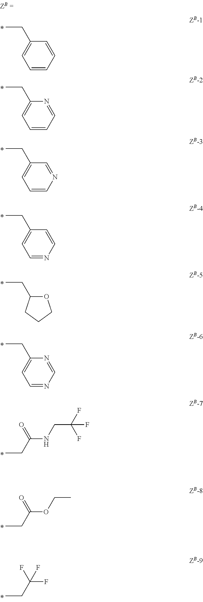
C1=CC=CC(CC)=C1.C1=CC=NC(CC)=C1.C1=CN=CC(CC)=C1.C1=NC=CC(CC)=C1.C1=NC=NC(CC)=C1.O1C(CC)CCC1.C(CC)(NCC(F)(F)F)=O.C(CC)(OCC)=O.C(CC)(F)(F)F
